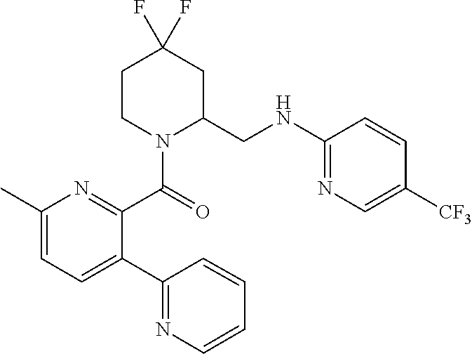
C1CN(C(=O)C2=NC(C)=CC=C2C2=NC=CC=C2)C(CNC2=NC=C([CF3])C=C2)CC1(F)F
